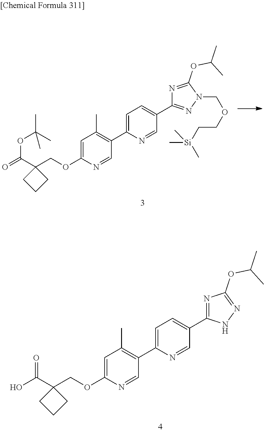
OC(C1(COC2=CC(C)=C(C3=CC=C(C4=NC(OC(C)C)=NN4)C=N3)C=N2)CCC1)=O.O=C(C1(COC2=CC(C)=C(C3=CC=C(C4=NN(COCC[Si](C)(C)C)C(OC(C)C)=N4)C=N3)C=N2)CCC1)OC(C)(C)C
